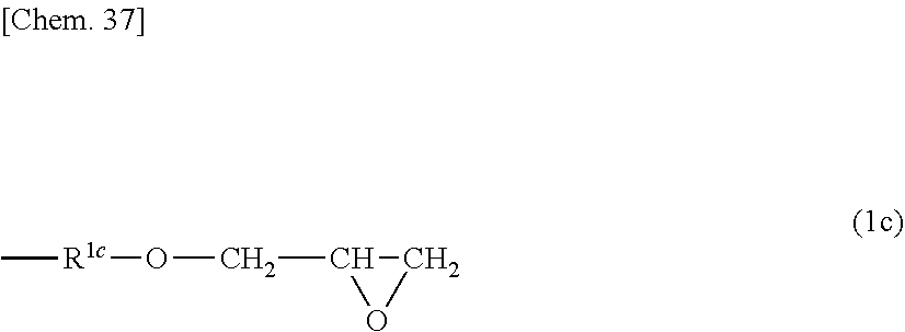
C(C1OC1)O[R1c]C
